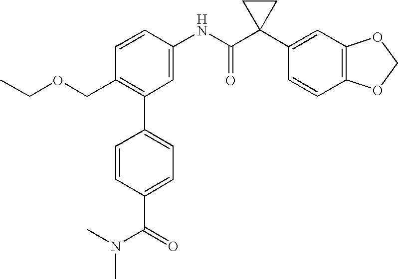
C1(NC(C2(C3=CC4=C(C=C3)OCO4)CC2)=O)=CC(C2=CC=C(C(N(C)C)=O)C=C2)=C(COCC)C=C1
